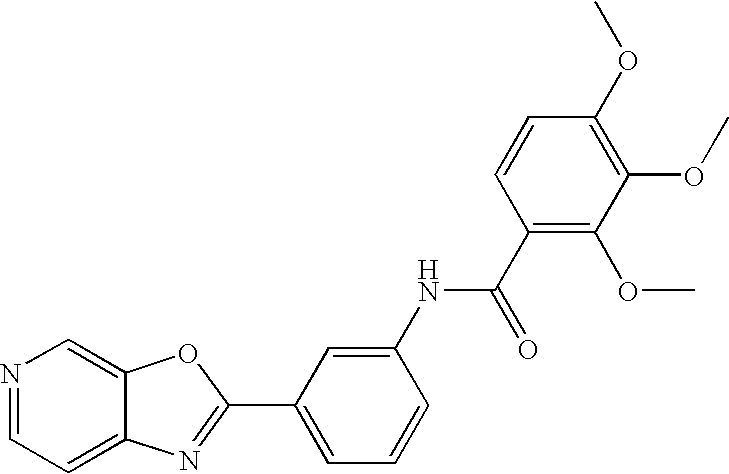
C12=CC=NC=C1OC(C1=CC=CC(NC(C3=C(OC)C(OC)=C(OC)C=C3)=O)=C1)=N2
